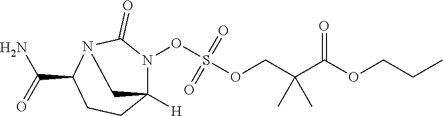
N1(OS(OCC(C(OCCC)=O)(C)C)(=O)=O)C2([H])CCC(C(N)=O)N(C1=O)C2
